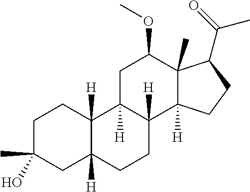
C1C(C)(O)CC2([H])C([H])(C1)C1([H])C([H])(CC2)C2([H])C(C)(C(OC)C1)C(C(C)=O)CC2
